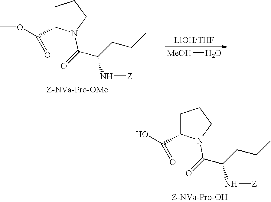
C1C(C(O)=O)N(C(=O)C(N[Z])CCC)CC1.[MeOH]O.C1C(C(OC)=O)N(C(=O)C(N[Z])CCC)CC1
